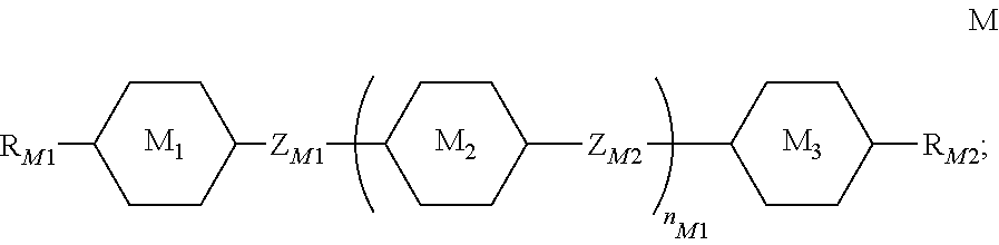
[M1].[M2].C1CC([ZM1]C2CCC([ZM2]C3CCC([RM2])CC3)CC2)CCC1[RM1].[M3].[M1]
